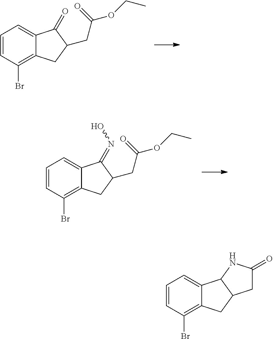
C1=CC(Br)=C2C(=C1)C1C(C2)CC(=O)N1.C1=CC(Br)=C2C(=C1)C(=O)C(CC(OCC)=O)C2.C1=CC(Br)=C2C(=C1)C(=NO)C(CC(OCC)=O)C2
